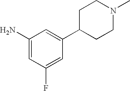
C1(N)=CC(F)=CC(C2CCN(C)CC2)=C1
